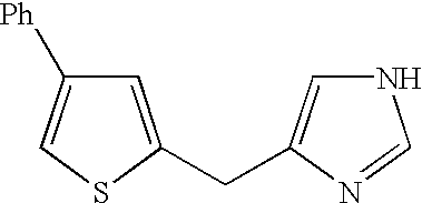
C1=C(CC2=CNC=N2)SC=C1[Ph]
